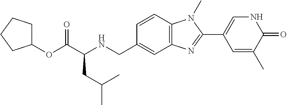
C1=CC2=C(C=C1CNC(C(OC1CCCC1)=O)CC(C)C)N=C(C1=CNC(=O)C(C)=C1)N2C
